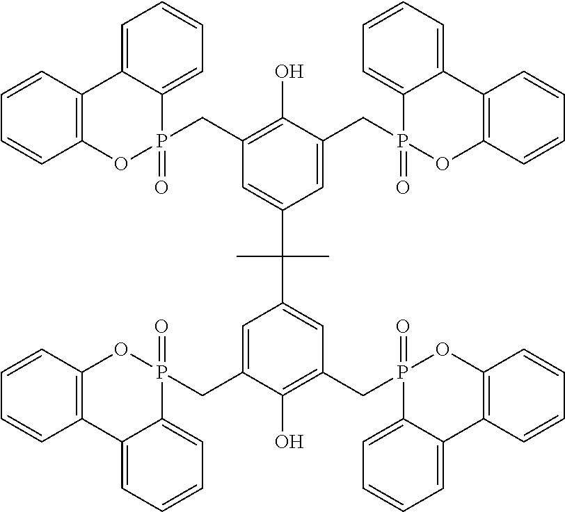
C1=CC2=C(C=C1)OP(CC1=C(O)C(CP3(=O)OC4=C(C=CC=C4)C4=CC=CC=C34)=CC(C(C)(C)C3=CC(CP4(=O)OC5=C(C=CC=C5)C5=CC=CC=C45)=C(O)C(CP4(=O)OC5=C(C=CC=C5)C5=CC=CC=C45)=C3)=C1)(=O)C1=CC=CC=C21
